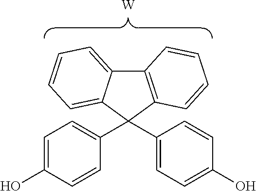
[W].C1=C(O)C=CC(C2(C3=CC=C(O)C=C3)C3=C(C4=CC=CC=C24)C=CC=C3)=C1
